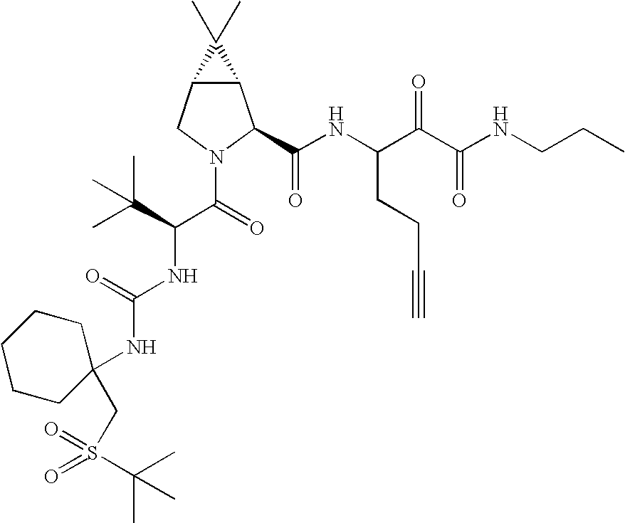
C12C(CN(C(=O)C(C(C)(C)C)NC(NC3(CS(=O)(=O)C(C)(C)C)CCCCC3)=O)C1C(NC(C(C(NCCC)=O)=O)CCC#C)=O)C2(C)C
